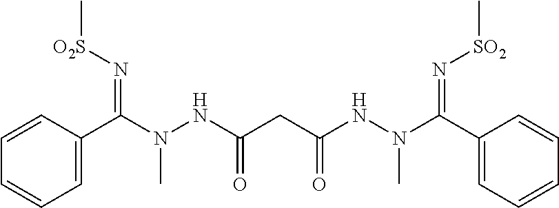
C1=CC=C(C(N(NC(CC(NN(C(C2=CC=CC=C2)=N[SO2]C)C)=O)=O)C)=N[O2S]C)C=C1
